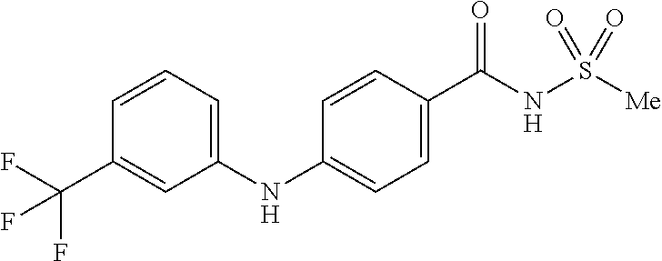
C1=CC=C(NC2=CC=C(C(NS([Me])(=O)=O)=O)C=C2)C=C1C(F)(F)F
